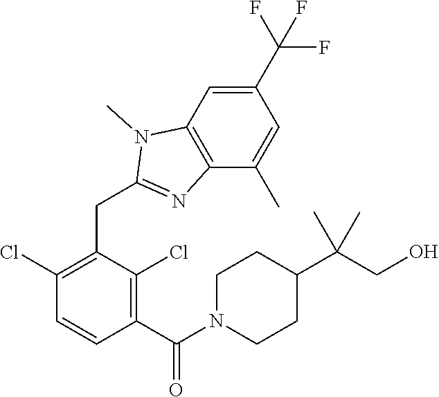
C1(Cl)=C(CC2=NC3=C(C=C(C(F)(F)F)C=C3C)N2C)C(Cl)=C(C(=O)N2CCC(C(C)(C)CO)CC2)C=C1
